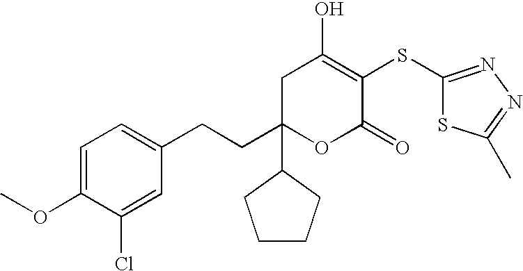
C1=C(OC)C(Cl)=CC(CCC2(C3CCCC3)OC(=O)C(SC3=NN=C(C)S3)=C(O)C2)=C1
